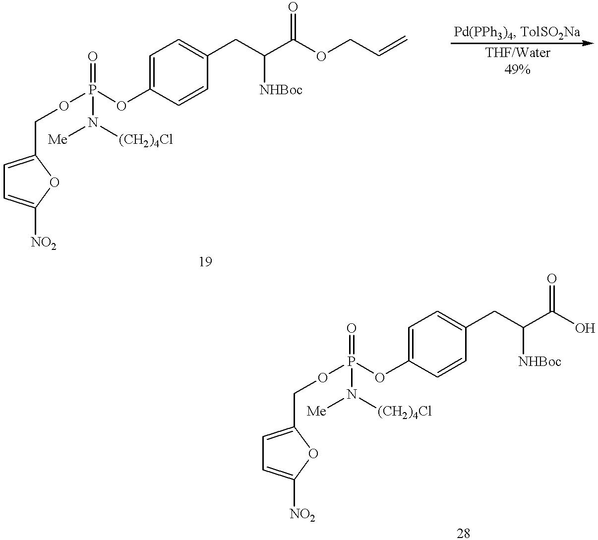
C1=C(COP(OC2=CC=C(CC([NHBoc])C(=O)OCC=C)C=C2)(=O)N([Me])[(CH2)4Cl])OC([NO2])=C1.C1=C(COP(OC2=CC=C(CC([NHBoc])C(=O)O)C=C2)(=O)N([Me])[(CH2)4Cl])OC([NO2])=C1
